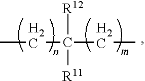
[R12]C(CC)(CC)[R11]
